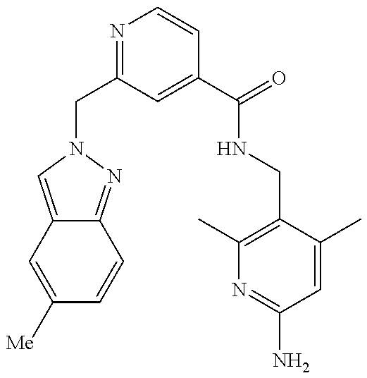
C(C1=NC=CC(C(=O)NCC2=C(C)N=C(N)C=C2C)=C1)N1N=C2C(=C1)C=C([Me])C=C2
